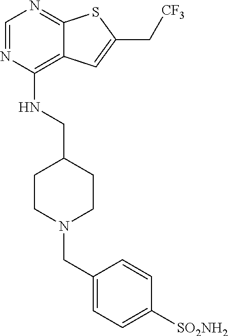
C1=NC(NCC2CCN(CC3=CC=C([SO2NH2])C=C3)CC2)=C2C(=N1)SC(C[CF3])=C2
